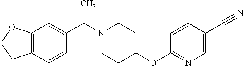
C12=C(C=CC(C(N3CCC(OC4=NC=C(C#N)C=C4)CC3)C)=C1)CCO2
